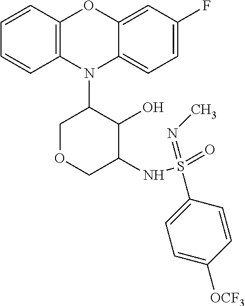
N1(C2COCC(NS(=O)(=NC)C3=CC=C([OCF3])C=C3)C2O)C2=C(C=CC=C2)OC2=CC(F)=CC=C12
